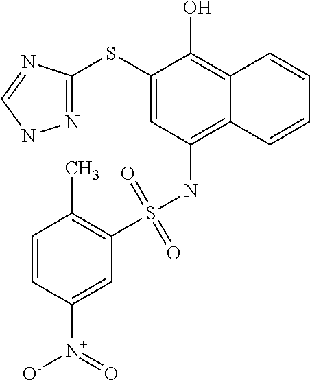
N1=C(SC2=CC(NS(C3=C(C)C=CC([N+](=O)[O-])=C3)(=O)=O)=C3C(=C2O)C=CC=C3)N=CN1
